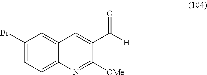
C1(Br)=CC=C2C(=C1)C=C(C([H])=O)C([OMe])=N2
